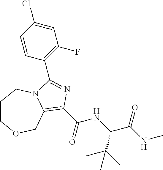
C1COCC2=C(C(=O)NC(C(NC)=O)C(C)(C)C)N=C(C3=C(F)C=C(Cl)C=C3)N2C1
